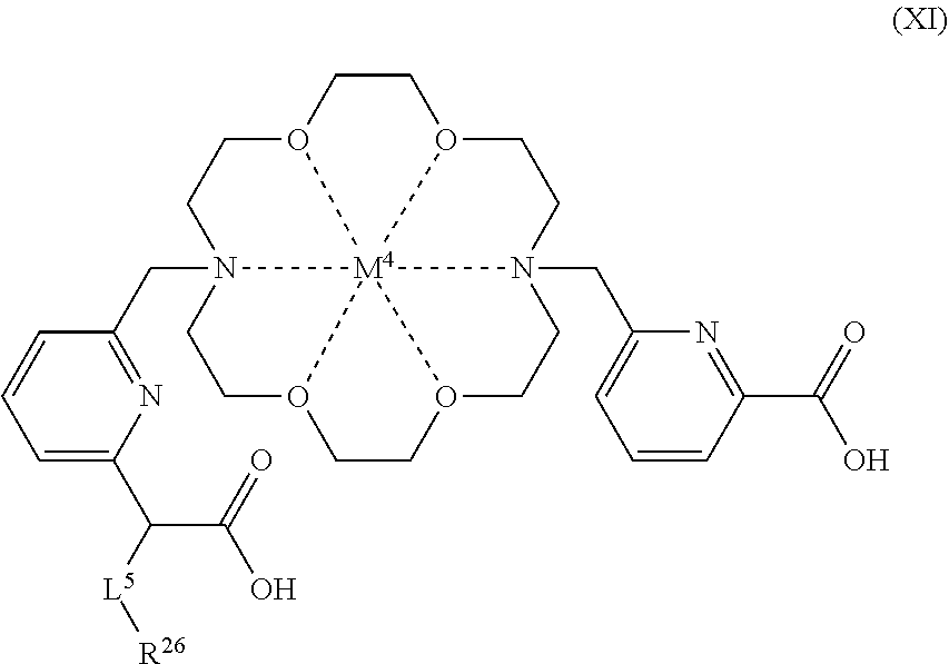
C1O2CCN3(CC4=NC(C([L5][R26])C(=O)O)=CC=C4)CCO4CCO5CCN6(CC7=CC=CC(C(O)=O)=N7)CCO(C1)[M4]26534
